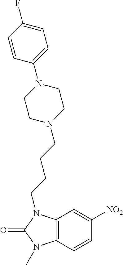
C1([NO2])=CC2=C(C=C1)N(C)C(=O)N2CCCCN1CCN(C2=CC=C(F)C=C2)CC1
